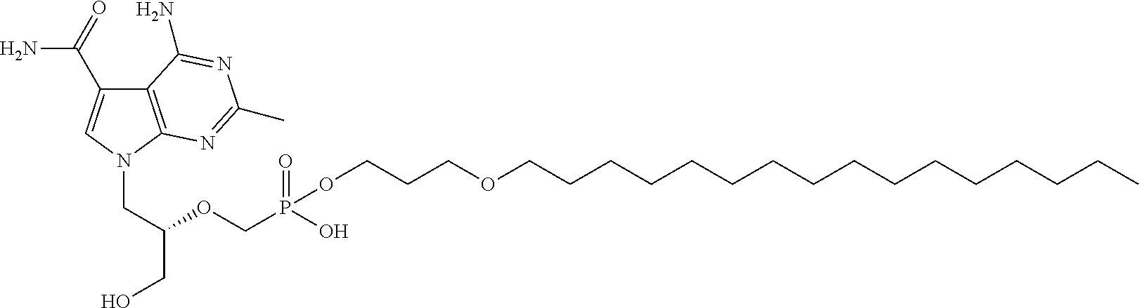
C12=C(N(CC(OCP(=O)(O)OCCCOCCCCCCCCCCCCCCCC)CO)C=C1C(=O)N)N=C(C)N=C2N
